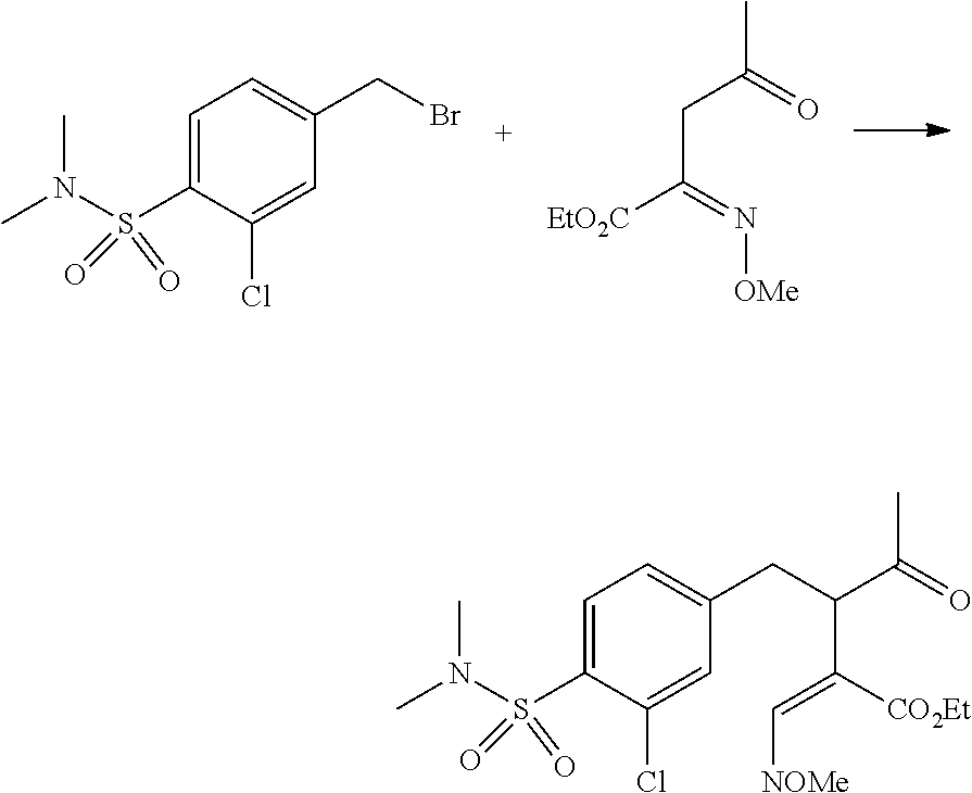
CC(=O)CC([EtO2C])=N[OMe].C1=C(S(N(C)C)(=O)=O)C(Cl)=CC(CBr)=C1.C1=C(S(N(C)C)(=O)=O)C(Cl)=CC(CC(C(=O)C)C([CO2Et])=C[NOMe])=C1
